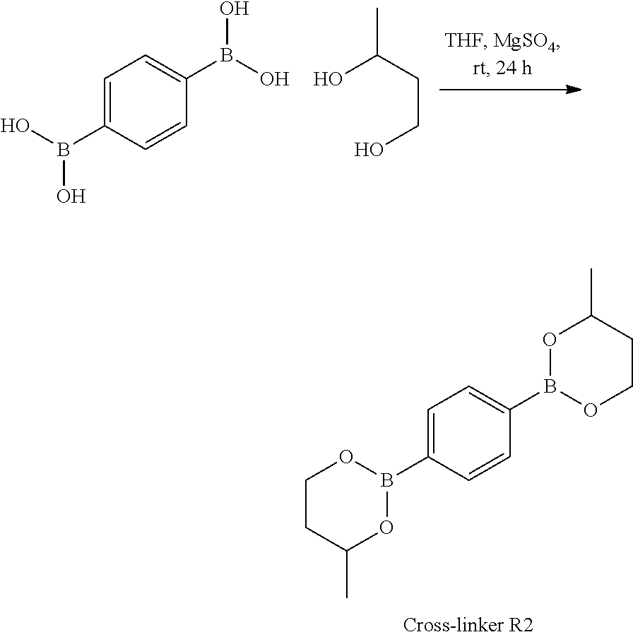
OB(O)C1=CC=C(B(O)O)C=C1.CC(CCO)O.O1B(C2=CC=C(B3OCCC(C)O3)C=C2)OCCC1C
